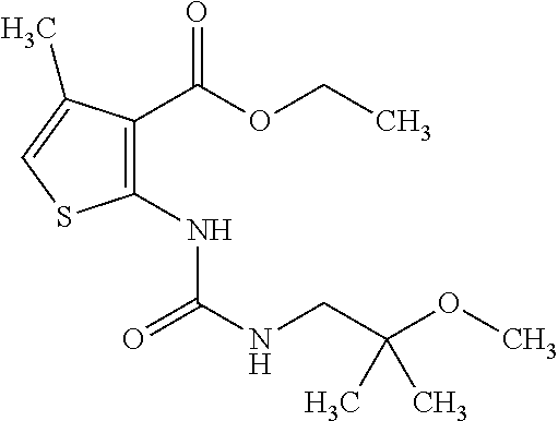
C1(C(=O)OCC)=C(NC(NCC(OC)(C)C)=O)SC=C1C
